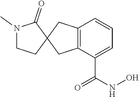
C12=C(C(C(NO)=O)=CC=C1)CC1(C2)C(=O)N(C)CC1
